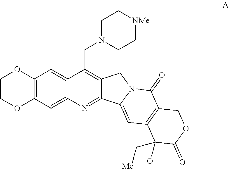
C1N(CC2=C3C(=NC4=CC5=C(C=C24)OCCO5)C2=CC4=C(C(=O)N2C3)COC(=O)C4(C[Me])O)CC[NMe]C1
